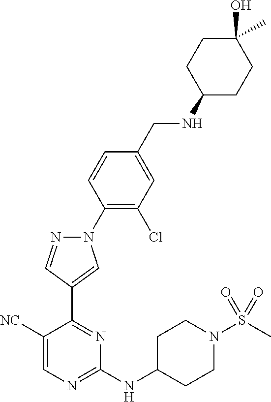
N1(C2=C(Cl)C=C(CNC3CCC(O)(C)CC3)C=C2)N=CC(C2=NC(NC3CCN(S(C)(=O)=O)CC3)=NC=C2[NC])=C1
